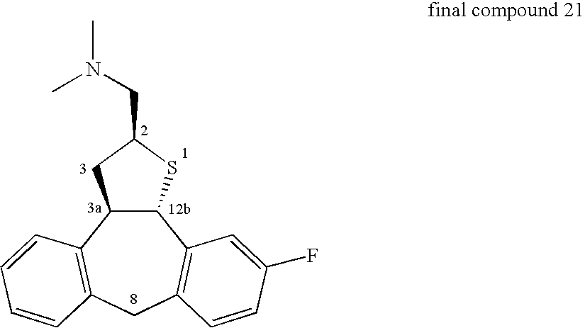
C12C(SC(CN(C)C)C1)C1=C(CC3=C2C=CC=C3)C=CC(F)=C1
